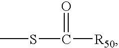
CSC([R50])=O
